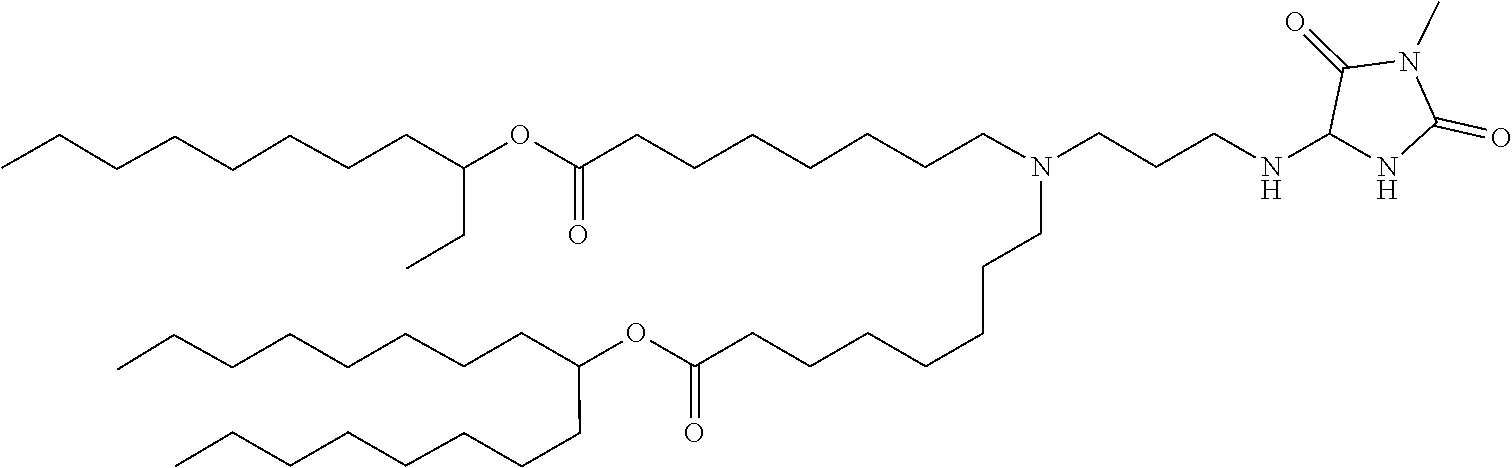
O(C(=O)CCCCCCCN(CCCCCCCC(OC(CC)CCCCCCCC)=O)CCCNC1NC(=O)N(C)C1=O)C(CCCCCCCC)CCCCCCCC
